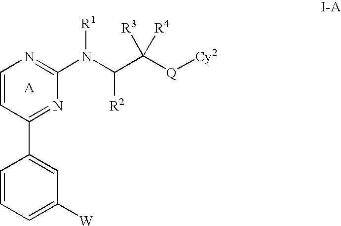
C1=CC(C2=CC([W])=CC=C2)=NC(N(C(C([Q][Cy2])([R3])[R4])[R2])[R1])=N1
